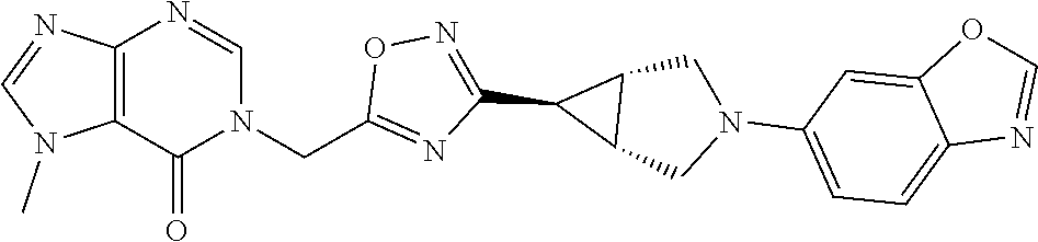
C12=C(C(=O)N(CC3=NC(C4C5C4CN(C4=CC=C6C(=C4)OC=N6)C5)=NO3)C=N1)N(C)C=N2
